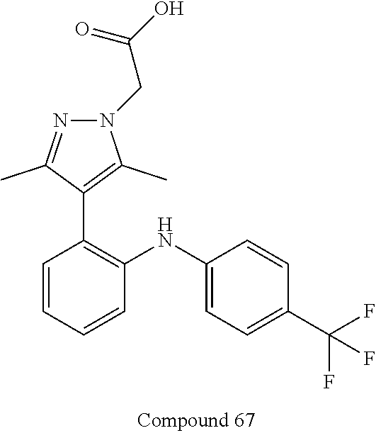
C1=CC=CC(NC2=CC=C(C(F)(F)F)C=C2)=C1C1=C(C)N(CC(O)=O)N=C1C
